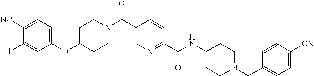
C1CN(C(C2=CN=C(C(=O)NC3CCN(CC4=CC=C([CN])C=C4)CC3)C=C2)=O)CCC1OC1=CC=C([NC])C(Cl)=C1
